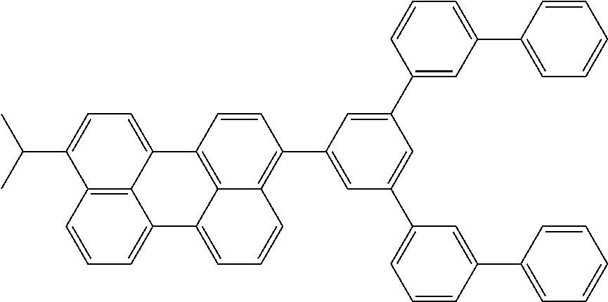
C12=CC=C(C(C)C)C3=C1C(=CC=C3)C1=CC=CC3=C(C4=CC(C5=CC=CC(C6=CC=CC=C6)=C5)=CC(C5=CC(C6=CC=CC=C6)=CC=C5)=C4)C=CC2=C13
